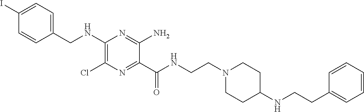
C1=C(I)C=CC(CNC2=C(Cl)N=C(C(NCCN3CCC(NCCC4=CC=CC=C4)CC3)=O)C(N)=N2)=C1
